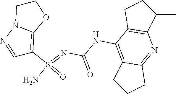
C(NC1=C2C(=NC3=C1CCC3C)CCC2)(N=S(N)(=O)C1=C2N(N=C1)CCO2)=O
